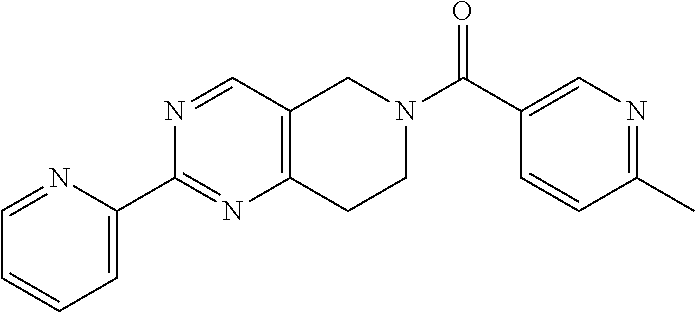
N1=CC2=C(N=C1C1=CC=CC=N1)CCN(C(C1=CN=C(C)C=C1)=O)C2
